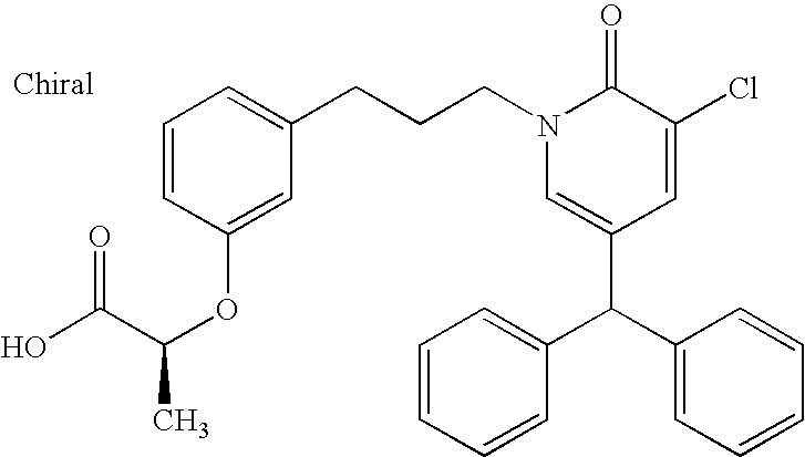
C1(C(C2=CC=CC=C2)C2=CC=CC=C2)=CN(CCCC2=CC=CC(OC(C(O)=O)C)=C2)C(=O)C(Cl)=C1
